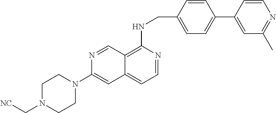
C12=C(NCC3=CC=C(C4=CC(C)=NC=C4)C=C3)N=CC=C1C=C(N1CCN(C[NC])CC1)N=C2
